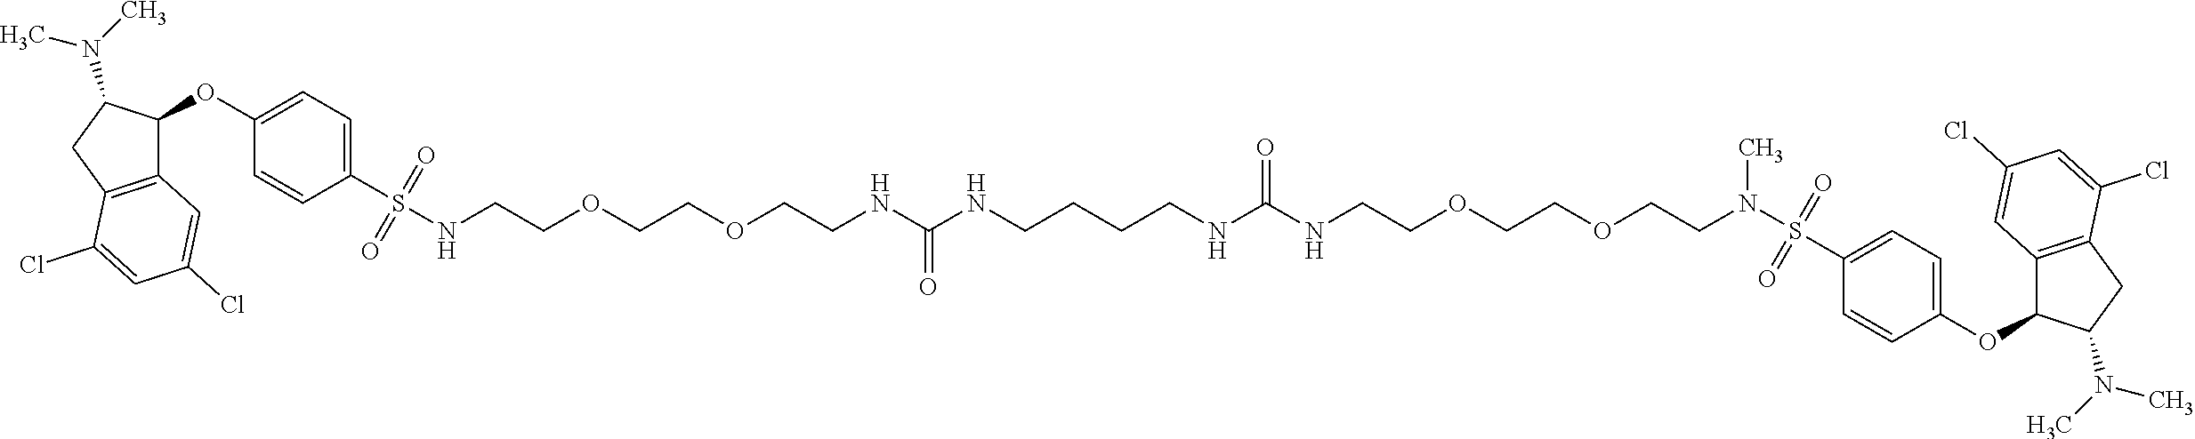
C12=C(CC(N(C)C)C1OC1=CC=C(S(NCCOCCOCCNC(NCCCCNC(NCCOCCOCCN(S(C3=CC=C(OC4C5=C(CC4N(C)C)C(Cl)=CC(Cl)=C5)C=C3)(=O)=O)C)=O)=O)(=O)=O)C=C1)C(Cl)=CC(Cl)=C2
